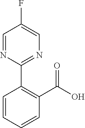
C1=CC=CC(C(O)=O)=C1C1=NC=C(F)C=N1
